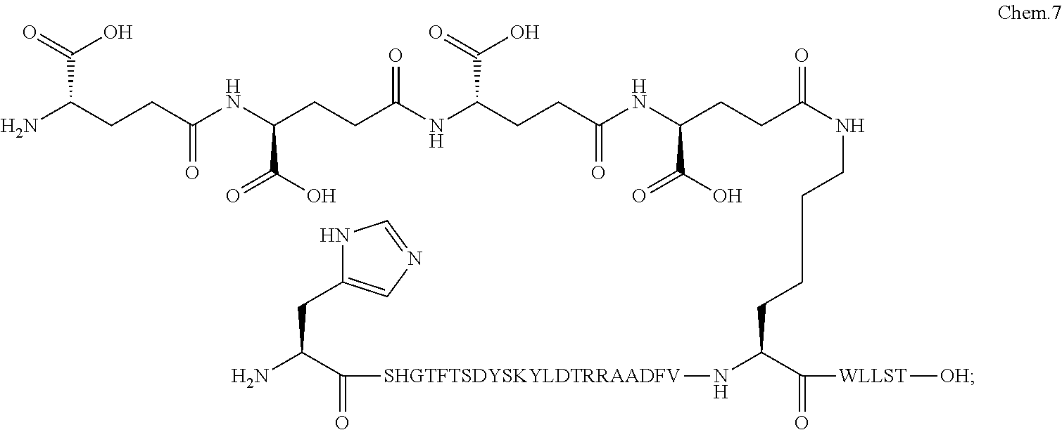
NC(CCC(NC(CCC(NC(CCC(NC(CCC(NCCCCC(C([WLLST][OH])=O)N[SHGTFTSDYSKYLDTRRAADFV]C(C(N)CC1=CN=CN1)=O)=O)C(=O)O)=O)C(O)=O)=O)C(=O)O)=O)C(O)=O
